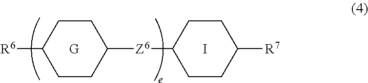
[R6]C1CCC([Z6]C2CCC([R7])CC2)CC1.[G].I
